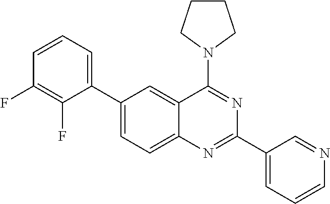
C1(C2=CC=CC(F)=C2F)=CC=C2C(=C1)C(N1CCCC1)=NC(C1=CC=CN=C1)=N2
